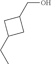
C1(CO)CC(CC)C1
